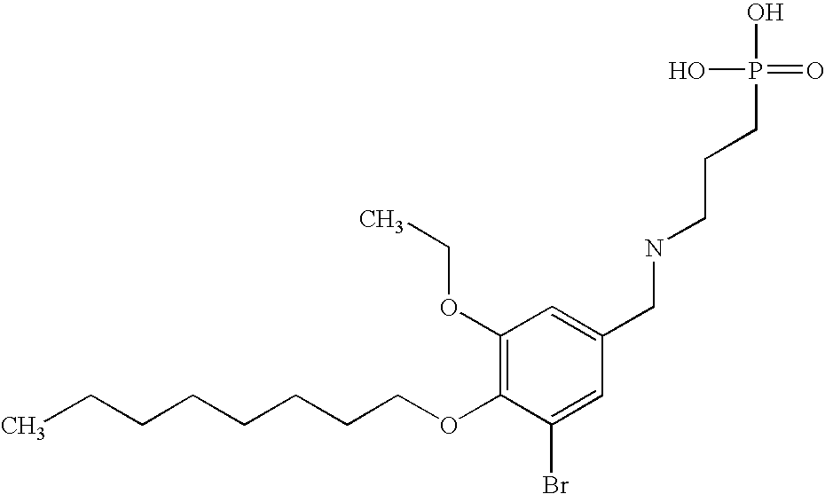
C(CCCCCCOC1=C(OCC)C=C(CNCCCP(O)(O)=O)C=C1Br)C
